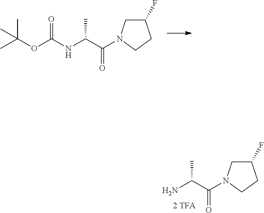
CC(OC(NC(C(=O)N1CC(F)CC1)C)=O)(C)C.NC(C(=O)N1CC(F)CC1)C
